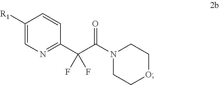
[R1]C1=CN=C(C(C(N2CCOCC2)=O)(F)F)C=C1
